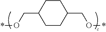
*OCC1CCC(CO*)CC1
